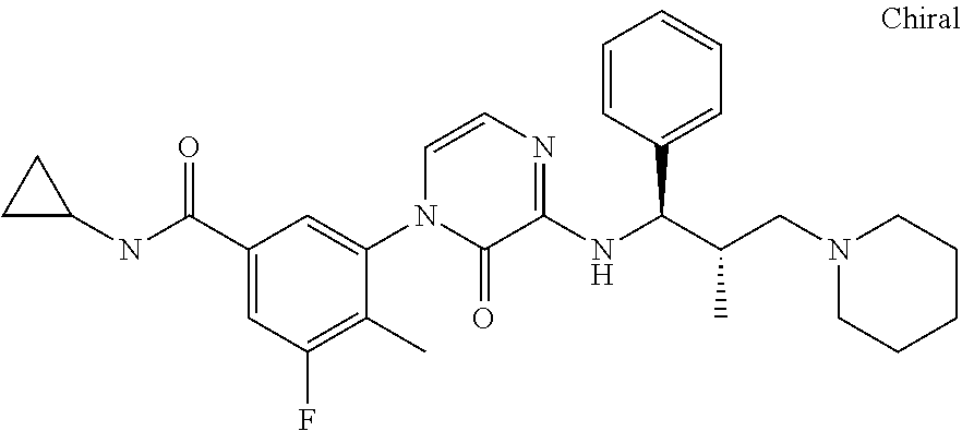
C1C(NC(C2=CC(F)=C(C)C(N3C(=O)C(NC(C(CN4CCCCC4)C)C4=CC=CC=C4)=NC=C3)=C2)=O)C1
